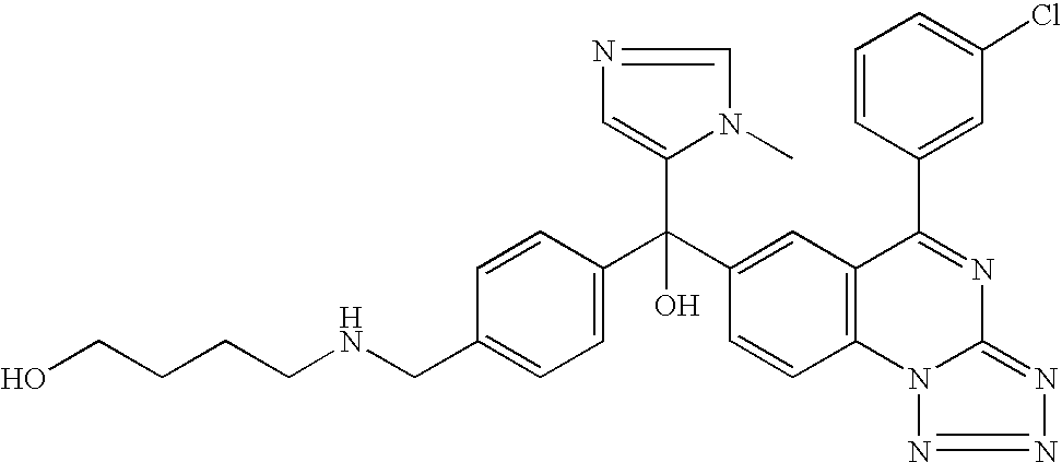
C1=C(CNCCCCO)C=CC(C(C2=CC3=C(C=C2)N2C(=NN=N2)N=C3C2=CC(Cl)=CC=C2)(C2=CN=CN2C)O)=C1
